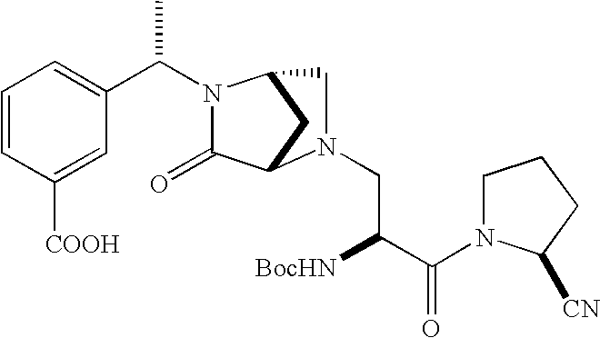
C1=CC([COOH])=CC(C(N2C(=O)C3CC2CN3CC([BocHN])C(=O)N2CCCC2[CN])C)=C1
